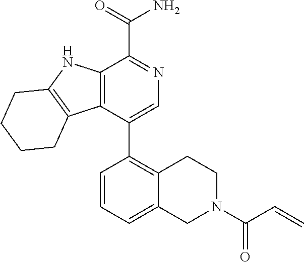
C12=C(C3=C(N1)CCCC3)C(C1=C3CCN(C(C=C)=O)CC3=CC=C1)=CN=C2C(=O)N
